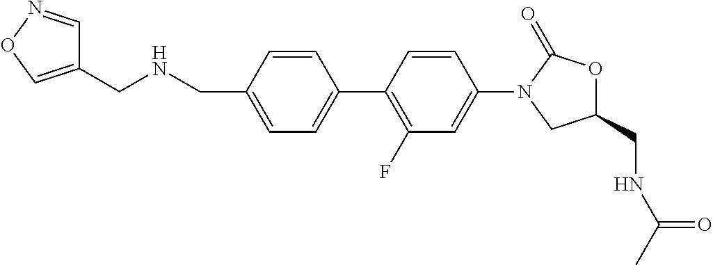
C(C1=CC=C(C2=C(F)C=C(N3CC(CNC(C)=O)OC3=O)C=C2)C=C1)NCC1=CON=C1
